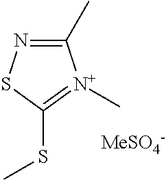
C1(C)=NSC(SC)=[N+]1C.[MeSO4-]
